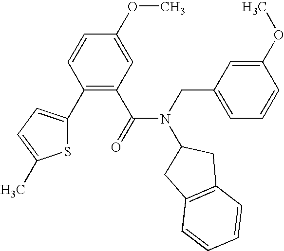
C1(C2=CC=C(C)S2)=C(C(N(CC2=CC=CC(OC)=C2)C2CC3=C(C2)C=CC=C3)=O)C=C(OC)C=C1
